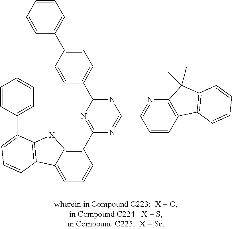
C1=C2C(=C(C3=NC(C4=CC=C(C5=CC=CC=C5)C=C4)=NC(C4=NC5=C(C=C4)C4=C(C5(C)C)C=CC=C4)=N3)C=C1)[X]C1=C2C=CC=C1C1=CC=CC=C1
